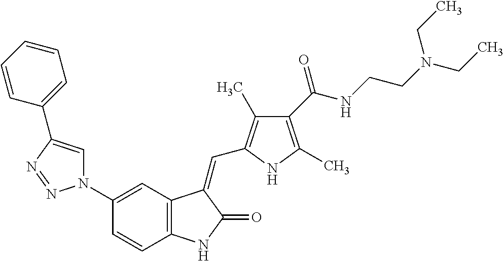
C1=C(C2=CC=CC=C2)N=NN1C1=CC2=C(C=C1)NC(=O)C2=CC1=C(C)C(C(NCCN(CC)CC)=O)=C(C)N1
